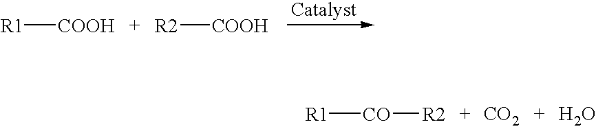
[R1][COOH].[R2][COOH].[R1][CO][R2].[CO2].O
